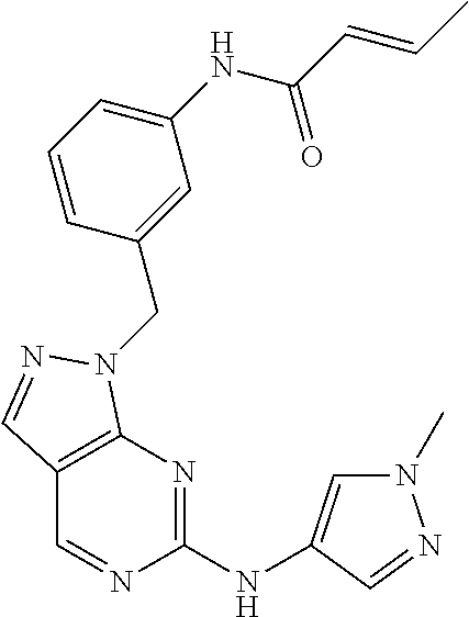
N1(C)C=C(NC2=NC3=C(C=N2)C=NN3CC2=CC(NC(C=CC)=O)=CC=C2)C=N1
